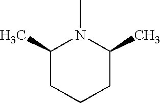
C1(C)CCCC(C)N1C
